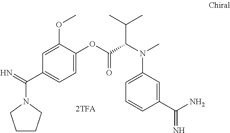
C1CCN(C(=N)C2=CC=C(OC(C(N(C3=CC=CC(C(N)=N)=C3)C)C(C)C)=O)C(OC)=C2)C1
